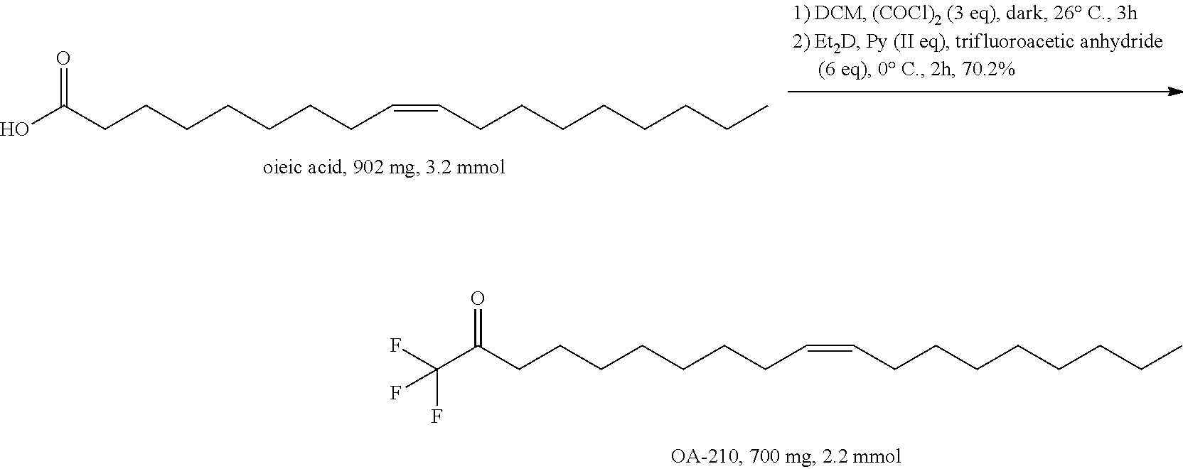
OC(CCCCCCCC=CCCCCCCCC)=O.FC(C(CCCCCCCC=CCCCCCCCC)=O)(F)F
